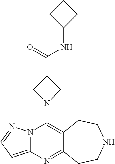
C12=C(N3CC(C(=O)NC4CCC4)C3)N3C(=CC=N3)N=C1CCNCC2
